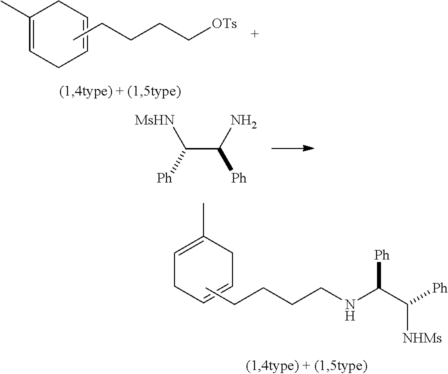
C1=C(C)CC=CC1.CCCCCNC(C([Ph])[NHMs])[Ph].C(C(N)[Ph])([Ph])[MsHN].C1(C)=CCC=CC1.CCCCC[OTs]
